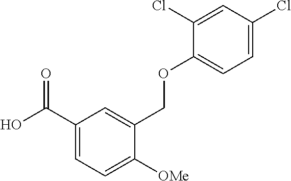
OC(C1=CC=C([OMe])C(COC2=CC=C(Cl)C=C2Cl)=C1)=O
